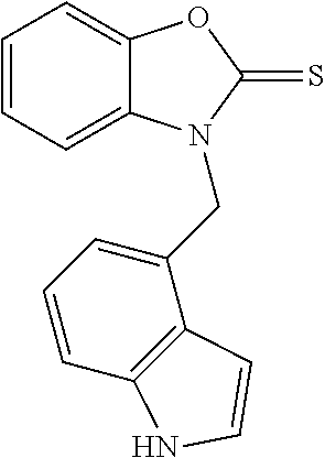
C1=CC=C2C(=C1)OC(=S)N2CC1=CC=CC2=C1C=CN2
